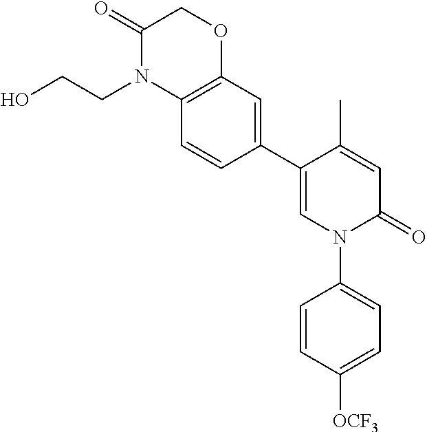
C12=C(C=C(C3=CN(C4=CC=C([OCF3])C=C4)C(=O)C=C3C)C=C1)OCC(=O)N2CCO
